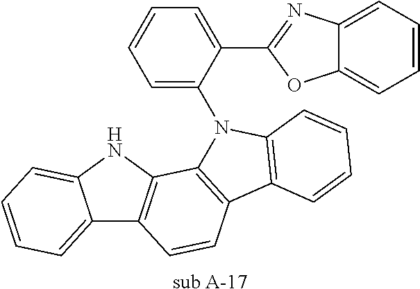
[sub A-17].C12=CC=CC=C1NC1=C2C=CC2=C1N(C1=CC=CC=C1C1=NC3=CC=CC=C3O1)C1=C2C=CC=C1
